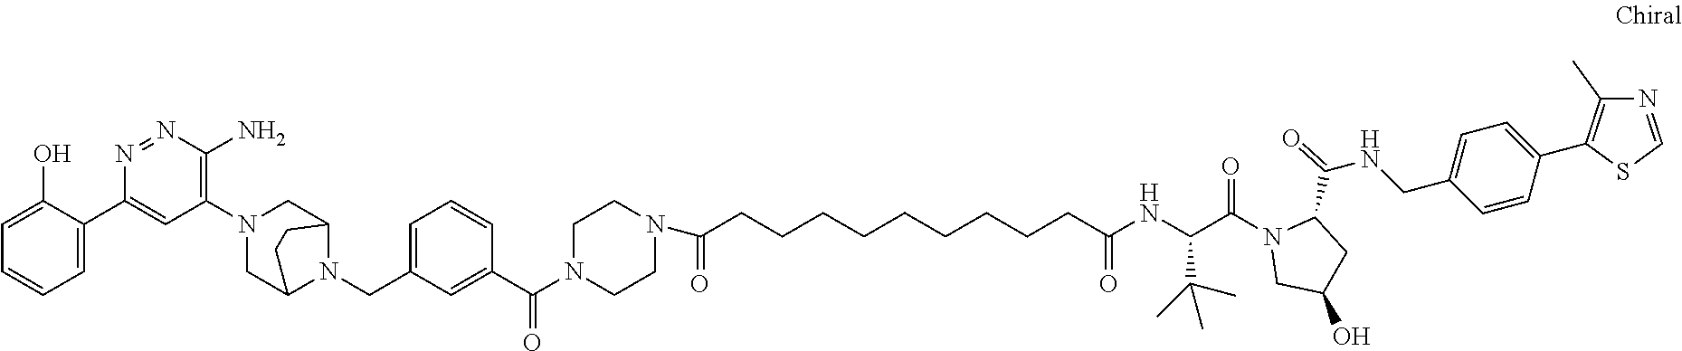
C1=C(O)C(C2=CC(N3CC4N(CC5=CC=CC(C(N6CCN(C(=O)CCCCCCCCCC(NC(C(N7CC(O)CC7C(NCC7=CC=C(C8=C(C)N=CS8)C=C7)=O)=O)C(C)(C)C)=O)CC6)=O)=C5)C(C3)CC4)=C(N)N=N2)=CC=C1
